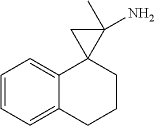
C1=CC=C2C(=C1)C1(CCC2)C(N)(C)C1
